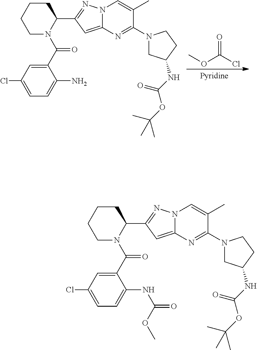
C1CCCN(C(C2=CC(Cl)=CC=C2NC(OC)=O)=O)C1C1=NN2C(=C1)N=C(N1CC(NC(OC(C)(C)C)=O)CC1)C(C)=C2.C1CCCN(C(C2=CC(Cl)=CC=C2N)=O)C1C1=NN2C(=C1)N=C(N1CC(NC(OC(C)(C)C)=O)CC1)C(C)=C2.COC(Cl)=O
